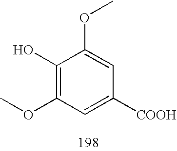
C1(OC)=C(O)C(OC)=CC([COOH])=C1
